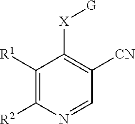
C1([R1])=C([R2])N=CC([CN])=C1[X][G]
